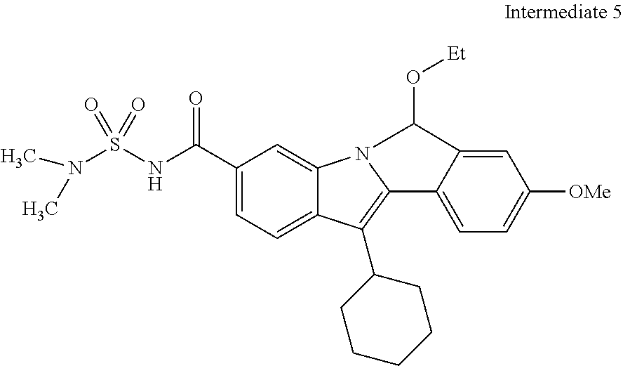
C1(C(=O)NS(N(C)C)(=O)=O)=CC=C2C(=C1)N1C(=C2C2CCCCC2)C2=CC=C([OMe])C=C2C1O[Et]
